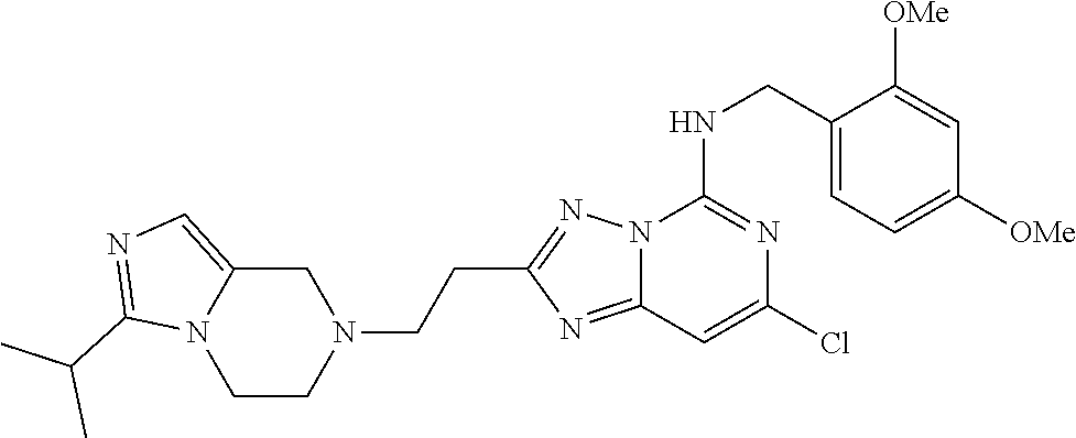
C1(CNC2=NC(Cl)=CC3=NC(CCN4CC5=CN=C(C(C)C)N5CC4)=NN23)=CC=C([OMe])C=C1[OMe]
